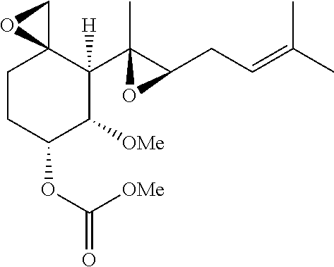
C1CC(OC(=O)[OMe])C([OMe])C(C2(C)C(CC=C(C)C)O2)([H])C12CO2
